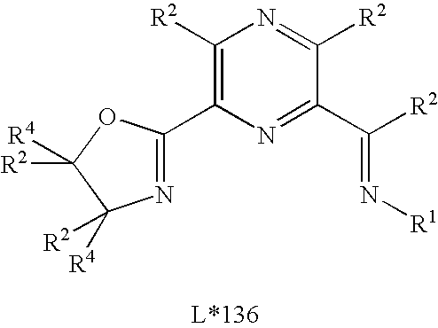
C1([R2])=C(C2=NC([R4])([R2])C([R2])([R4])O2)N=C(C([R2])=N[R1])C([R2])=N1
